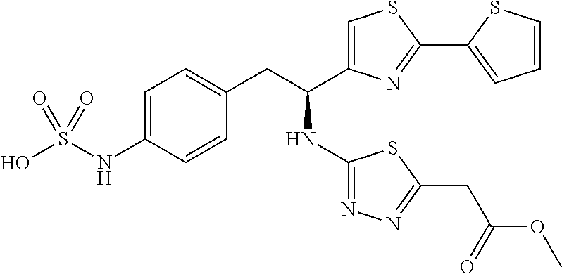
C1=C(NS(O)(=O)=O)C=CC(CC(C2=CSC(C3=CC=CS3)=N2)NC2=NN=C(CC(=O)OC)S2)=C1
